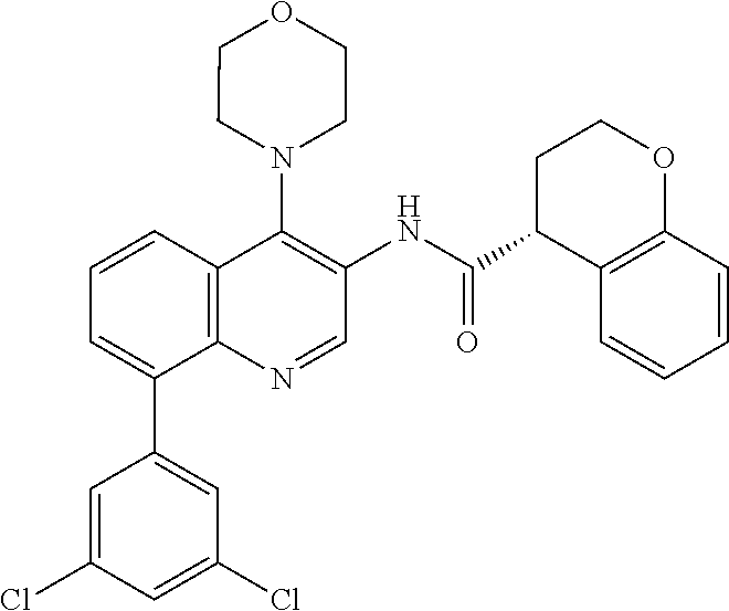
C12=C(C=CC=C1C1=CC(Cl)=CC(Cl)=C1)C(N1CCOCC1)=C(NC(C1C3=C(OCC1)C=CC=C3)=O)C=N2
